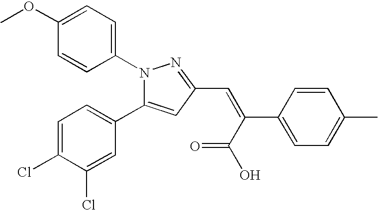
C1(OC)=CC=C(N2C(C3=CC=C(Cl)C(Cl)=C3)=CC(C=C(C(O)=O)C3=CC=C(C)C=C3)=N2)C=C1
